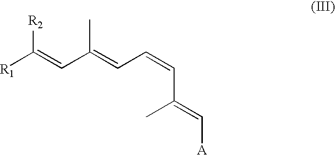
[R1]C(=CC(=CC=CC(=C[A])C)C)[R2]
